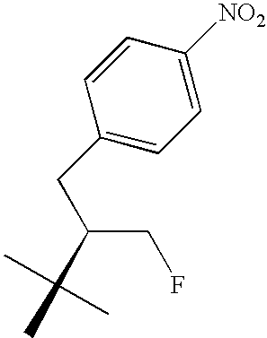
C1=CC(CC(CF)C)=CC=C1[NO2]
